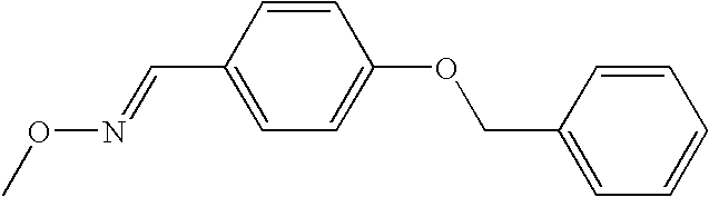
CON=CC1=CC=C(OCC2=CC=CC=C2)C=C1
